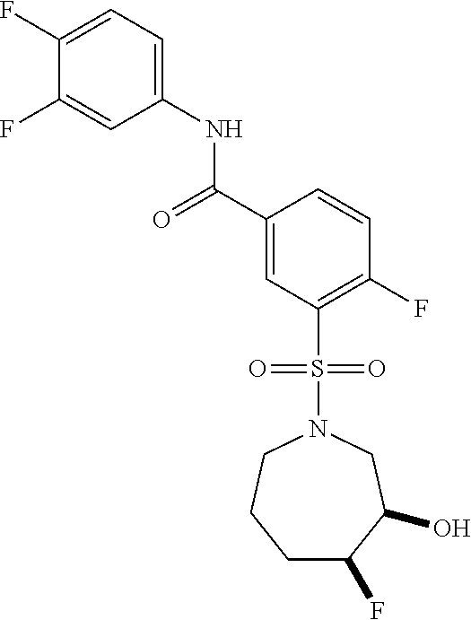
C1(F)=CC=C(NC(C2=CC(S(=O)(=O)N3CCCC(F)C(O)C3)=C(F)C=C2)=O)C=C1F
